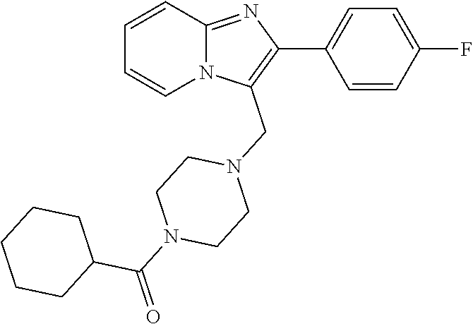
C1=CC2=NC(C3=CC=C(F)C=C3)=C(CN3CCN(C(=O)C4CCCCC4)CC3)N2C=C1
